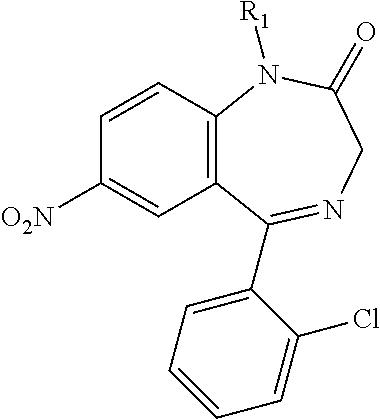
C12=C(C=CC([O2N])=C1)N([R1])C(=O)CN=C2C1=CC=CC=C1Cl
